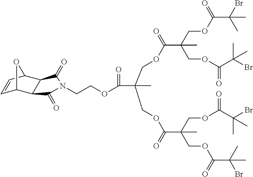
C(OCCN1C(=O)C2C3C=CC(C2C1=O)O3)(=O)C(COC(C(COC(C(Br)(C)C)=O)(COC(C(C)(Br)C)=O)C)=O)(C)COC(C(COC(C(Br)(C)C)=O)(COC(C(C)(Br)C)=O)C)=O
